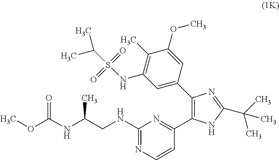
C1(C2=NC(NCC(NC(OC)=O)C)=NC=C2)=C(C2=CC(NS(=O)(=O)C(C)C)=C(C)C(OC)=C2)N=C(C(C)(C)C)N1
